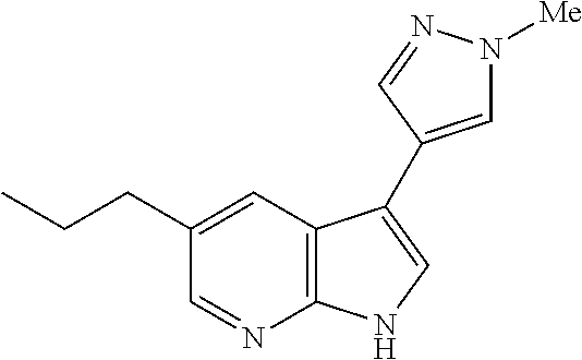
C1=NC2=C(C=C1CCC)C(C1=CN([Me])N=C1)=CN2
